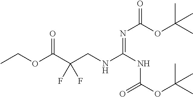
CCOC(C(CNC(NC(OC(C)(C)C)=O)=NC(OC(C)(C)C)=O)(F)F)=O
